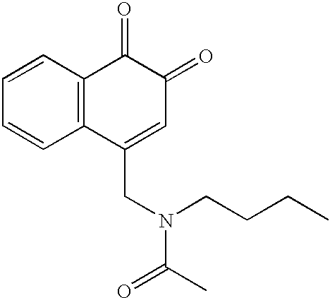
C1=CC2=C(C=C1)C(CN(C(C)=O)CCCC)=CC(=O)C2=O
